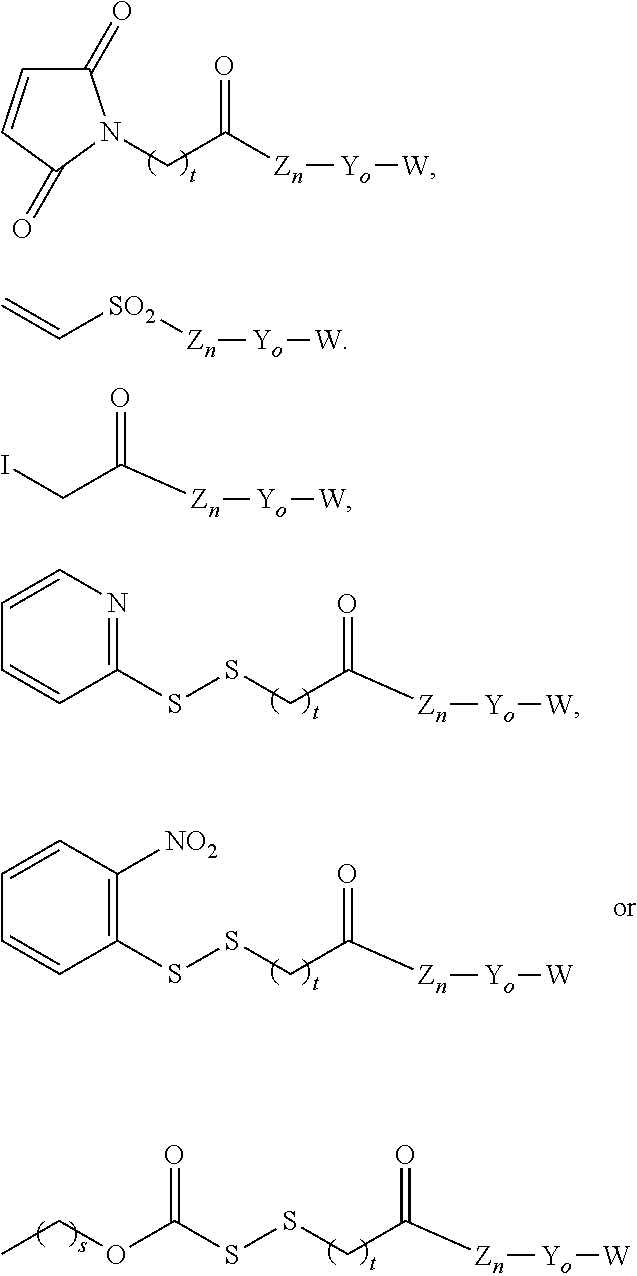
S(CC([Zn][Yo][W])=O)SC1=NC=CC=C1.C1(=O)C=CC(=O)N1CC([Zn][Yo][W])=O.S(CC([Zn][Yo][W])=O)SC1=C([NO2])C=CC=C1.S(CC([Zn][Yo][W])=O)SC(=O)OCC.C=C[SO2][Zn][Yo][W].ICC([Zn][Yo][W])=O
